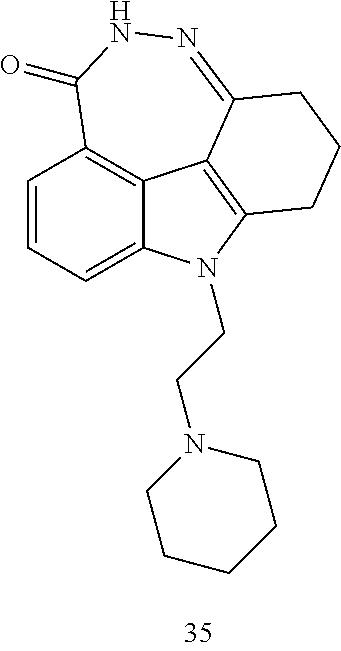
C1=CC=C2C3=C1C(=O)NN=C1C3=C(N2CCN2CCCCC2)CCC1
